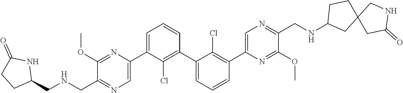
C1(OC)=NC(C2=CC=CC(C3=CC=CC(C4=CN=C(CNC5CC6(CC5)CC(=O)NC6)C(OC)=N4)=C3Cl)=C2Cl)=CN=C1CNCC1NC(=O)CC1
